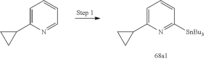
C1=C(C2CC2)N=CC=C1.C1=C(C2CC2)N=C([SnBu3])C=C1
